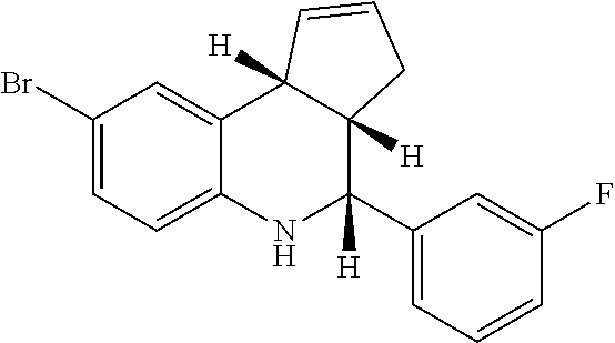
C1(Br)=CC=C2C(=C1)C1([H])C([H])(C(C3=CC=CC(F)=C3)([H])N2)CC=C1
